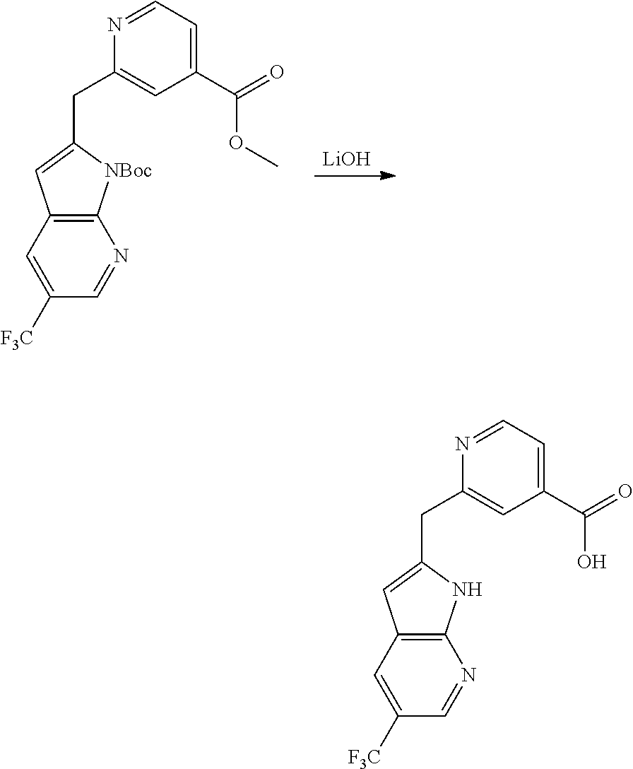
[LiOH].C1(CC2=CC(C(=O)OC)=CC=N2)=CC2=C([NBoc]1)N=CC([F3C])=C2.C1(CC2=CC(C(=O)O)=CC=N2)=CC2=C(N1)N=CC([F3C])=C2
